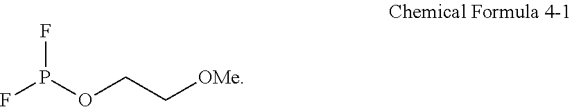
FP(OCC[OMe])F
